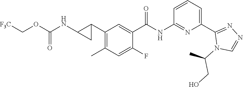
C1(C2C(NC(OC[F3C])=O)C2)=C(C)C=C(F)C(C(NC2=NC(C3=NN=CN3C(C)CO)=CC=C2)=O)=C1
